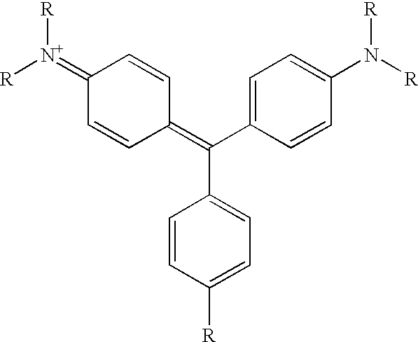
[R][N+](=C1C=CC(=C(C2=CC=C(N([R])[R])C=C2)C2=CC=C([R])C=C2)C=C1)[R]
